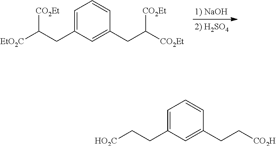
C1=C(CC([EtO2C])[CO2Et])C=C(CC([CO2Et])[CO2Et])C=C1.C1=C(CC[HO2C])C=C(CC[CO2H])C=C1
